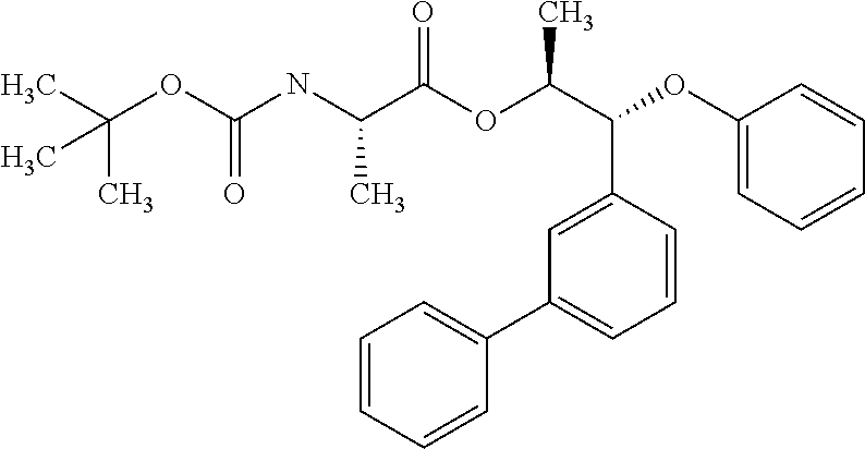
N(C(C(OC(C(C1=CC(C2=CC=CC=C2)=CC=C1)OC1=CC=CC=C1)C)=O)C)C(OC(C)(C)C)=O
